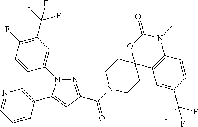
N1=C(C(=O)N2CCC3(CC2)C2=C(N(C)C(=O)O3)C=CC(C(F)(F)F)=C2)C=C(C2=CN=CC=C2)N1C1=CC(C(F)(F)F)=C(F)C=C1
